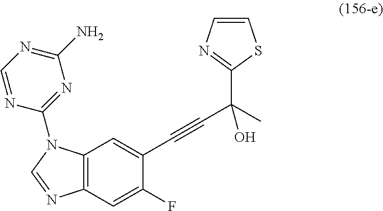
C12=C(C=C(F)C(C#CC(C)(O)C3=NC=CS3)=C1)N=CN2C1=NC(N)=NC=N1
